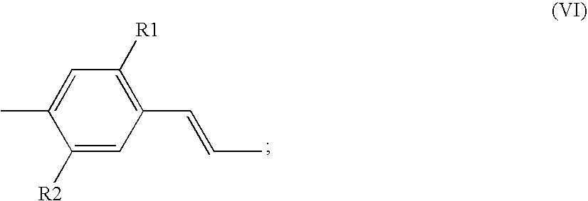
C1([R2])=CC(C=CC)=C([R1])C=C1C
